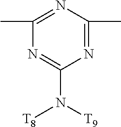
N1=C(N([T9])[T8])N=C(C)N=C1C
